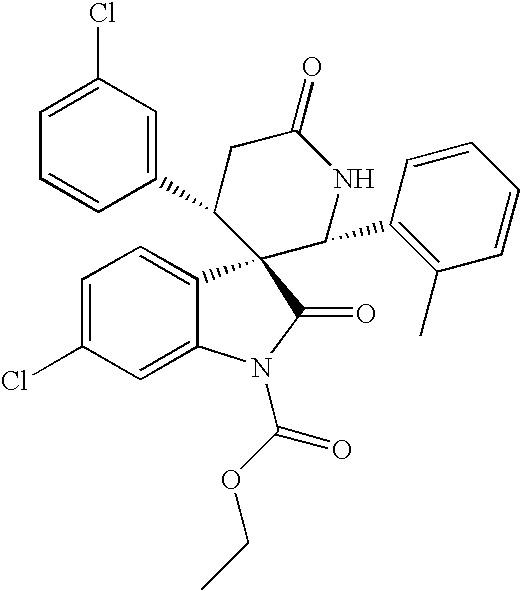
C1(C2CC(=O)NC(C3=C(C)C=CC=C3)C23C2=CC=C(Cl)C=C2N(C(=O)OCC)C3=O)=CC(Cl)=CC=C1
